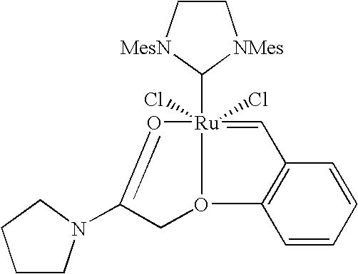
[Ru]12(Cl)(C3[MesN]CC[NMes]3)(Cl)=CC3=C(C=CC=C3)O1CC(N1CCCC1)=O2
